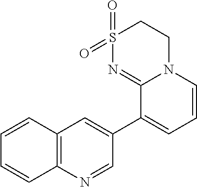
C1S(=O)(=O)N=C2N(C1)C=CC=C2C1=CC2=C(N=C1)C=CC=C2
